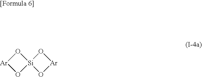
O1[Ar]O[Si]12O[Ar]O2
